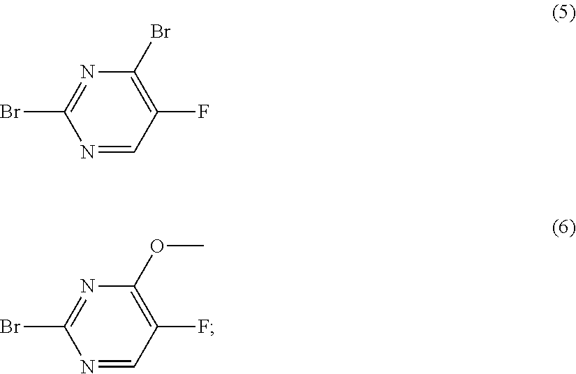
C1(Br)=NC(Br)=C(F)C=N1.N1=CC(F)=C(OC)N=C1Br
